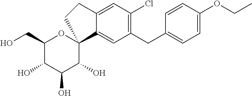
C1(CO)C(O)C(O)C(O)C2(O1)C1=CC(CC3=CC=C(OCC)C=C3)=C(Cl)C=C1CC2
